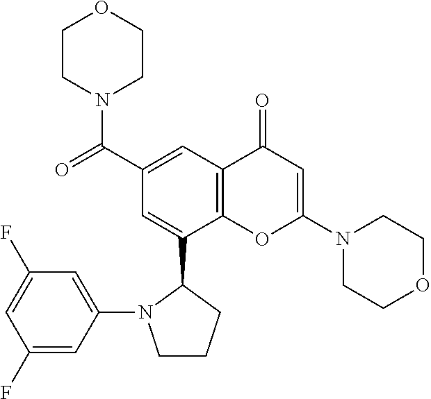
N1(C2=CC(=O)C3=C(O2)C(C2N(C4=CC(F)=CC(F)=C4)CCC2)=CC(C(=O)N2CCOCC2)=C3)CCOCC1
